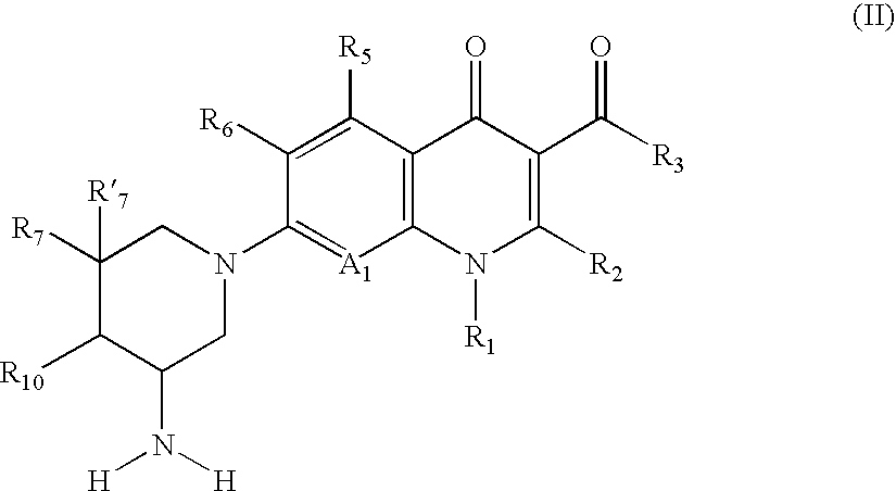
C1(N([H])[H])CN(C2=[A1]C3=C(C([R5])=C2[R6])C(=O)C(C([R3])=O)=C([R2])N3[R1])CC([R7])([R7])C1[R10]
